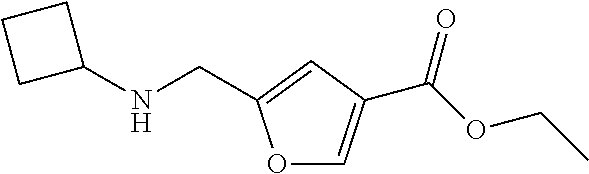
O1C=C(C(OCC)=O)C=C1CNC1CCC1
